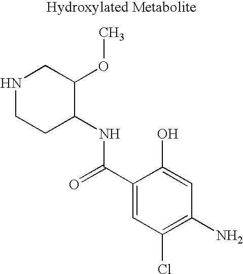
N1CCC(NC(C2=CC(Cl)=C(N)C=C2O)=O)C(OC)C1
